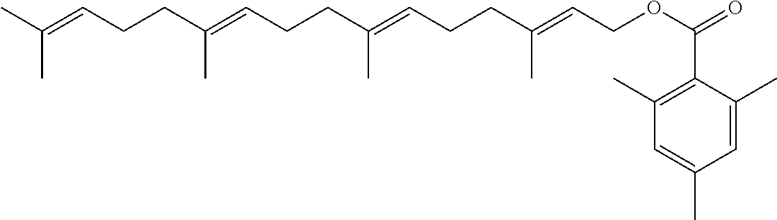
CC(=CCCC(=CCCC(=CCCC(=CCOC(=O)C1=C(C)C=C(C)C=C1C)C)C)C)C
